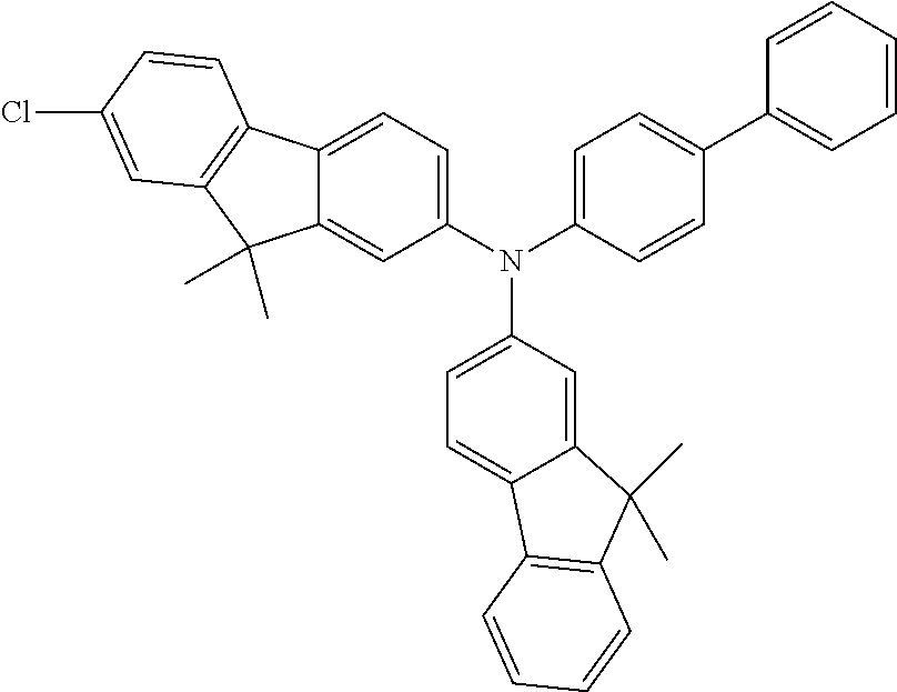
C12=CC=C(N(C3=CC=C(C4=CC=CC=C4)C=C3)C3=CC=C4C(=C3)C(C)(C)C3=C4C=CC=C3)C=C1C(C)(C)C1=C2C=CC(Cl)=C1
